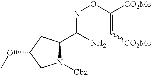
N1([Cbz])C(C(N)=NOC(=C[CO2Me])[CO2Me])CC(OC)C1
